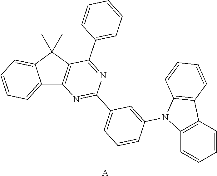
C1(C)(C)C2=CC=CC=C2C2=C1C(C1=CC=CC=C1)=NC(C1=CC=CC(N3C4=C(C5=C3C=CC=C5)C=CC=C4)=C1)=N2.[A]
